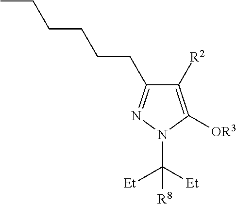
C1([R2])=C([OR3])N(C([Et])([Et])[R8])N=C1CCCCCC
